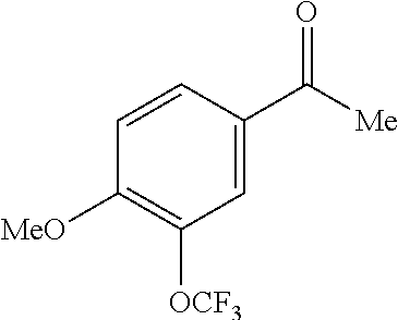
C1=CC(C([Me])=O)=CC([OCF3])=C1[MeO]
